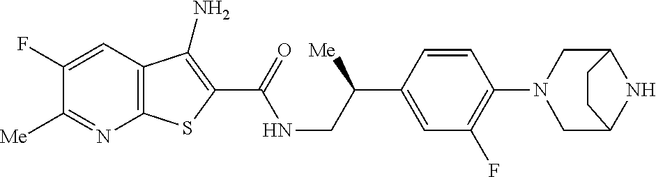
C1(F)=CC2=C(N=C1[Me])SC(C(=O)NCC(C1=CC(F)=C(N3CC4NC(C3)CC4)C=C1)[Me])=C2N
